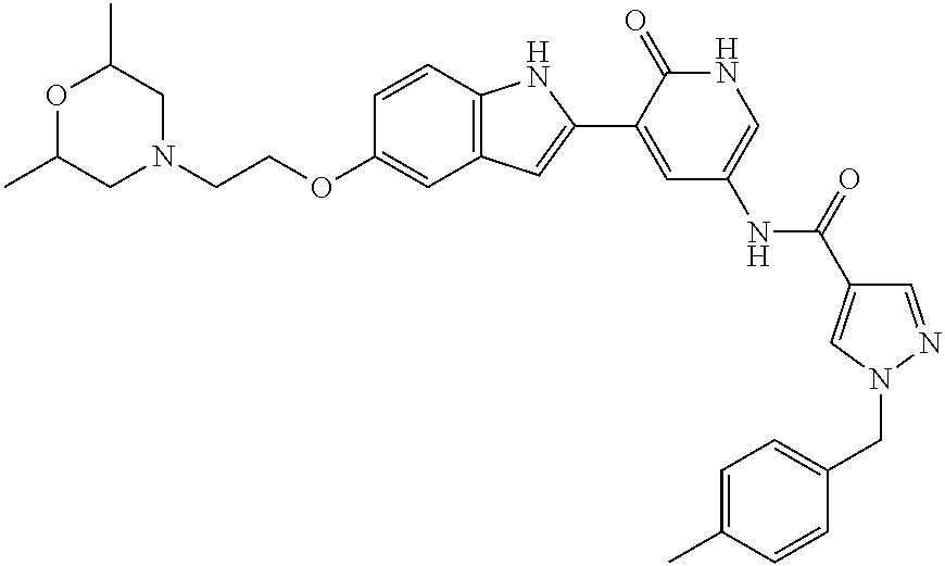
N1(CCOC2=CC3=C(C=C2)NC(C2=CC(NC(=O)C4=CN(CC5=CC=C(C)C=C5)N=C4)=CNC2=O)=C3)CC(C)OC(C)C1
